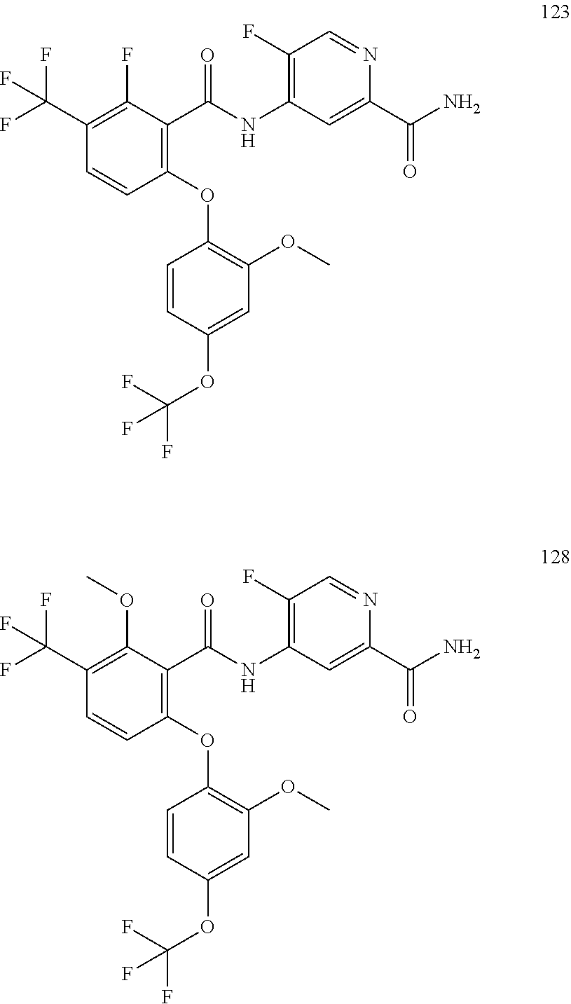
C1(F)=C(C(F)(F)F)C=CC(OC2=C(OC)C=C(OC(F)(F)F)C=C2)=C1C(NC1=C(F)C=NC(C(N)=O)=C1)=O.C1(OC)=C(C(F)(F)F)C=CC(OC2=C(OC)C=C(OC(F)(F)F)C=C2)=C1C(NC1=C(F)C=NC(C(N)=O)=C1)=O
